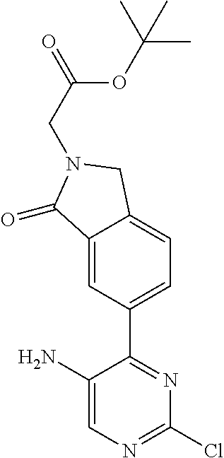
C1(N)=CN=C(Cl)N=C1C1=CC=C2C(=C1)C(=O)N(CC(OC(C)(C)C)=O)C2
